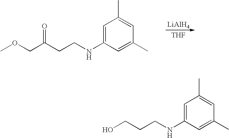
C1=C(NCCC(COC)=O)C=C(C)C=C1C.[LiAlH4].[THF].C1=C(NCCCO)C=C(C)C=C1C
